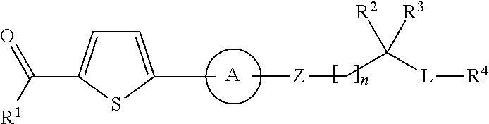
C1=C(C)SC(C([R1])=O)=C1.[A].C[Z]CC([L][R4])([R2])[R3]
